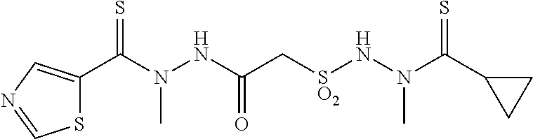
S1C(C(N(NC(C[SO2]NN(C(C2CC2)=S)C)=O)C)=S)=CN=C1
